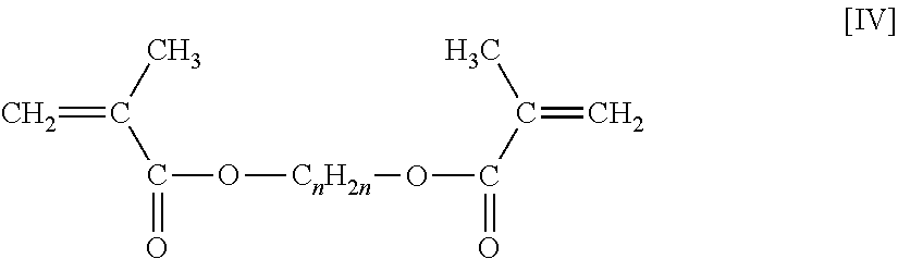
C=C(C)C(O[CnH2n]OC(=O)C(C)=C)=O
